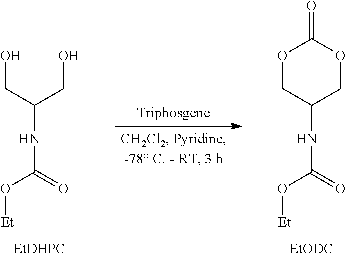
OCC(CO)NC(=O)O[Et].O1CC(NC(=O)O[Et])COC1=O
